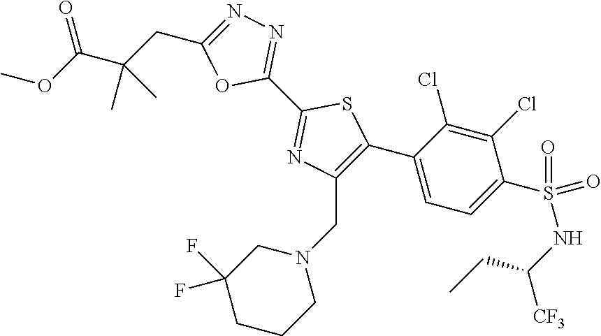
C1(C2=NN=C(CC(C(OC)=O)(C)C)O2)=NC(CN2CC(F)(F)CCC2)=C(C2=CC=C(S(NC(CC)[CF3])(=O)=O)C(Cl)=C2Cl)S1
